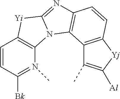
C1=CC([Bk])=N(C)C2=C1[Yi]C1=NC3=C(N21)C1=C(C=C3)[Yj]C([Al])=C1C
